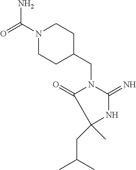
N1(C(N)=O)CCC(CN2C(=O)C(C)(CC(C)C)NC2=N)CC1
